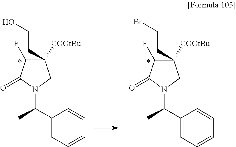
C1(C(C)N2CC(CCO)([COOtBu])C(F)C2=O)=CC=CC=C1.C1(C(C)N2CC(CCBr)([COOtBu])C(F)C2=O)=CC=CC=C1
